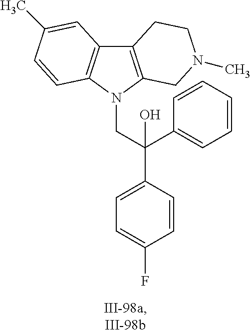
C12=C(N(CC(C3=CC=C(F)C=C3)(O)C3=CC=CC=C3)C3=C1C=C(C)C=C3)CN(C)CC2
